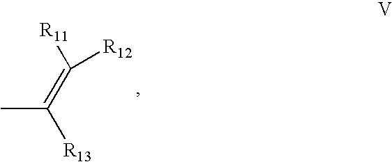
CC(=C([R11])[R12])[R13]
